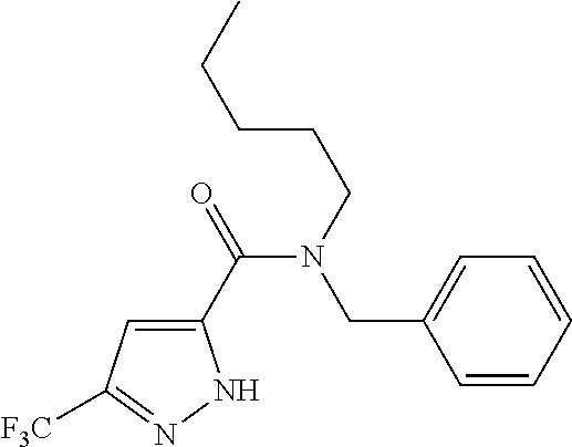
C1(C(=O)N(CC2=CC=CC=C2)CCCCC)=CC([F3C])=NN1
